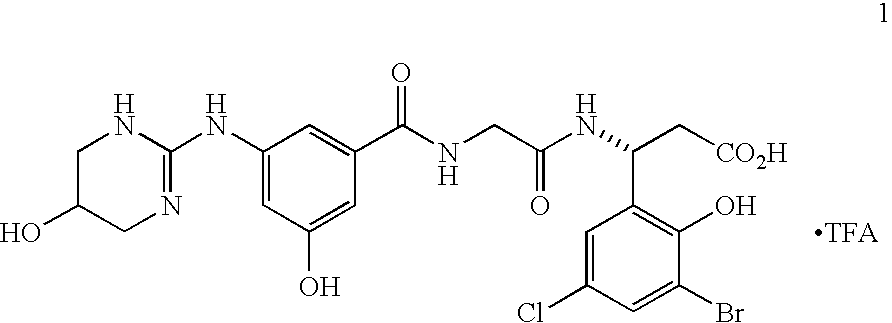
C1(NC2=NCC(O)CN2)=CC(O)=CC(C(NCC(NC(C2=C(O)C(Br)=CC(Cl)=C2)C[CO2H])=O)=O)=C1
